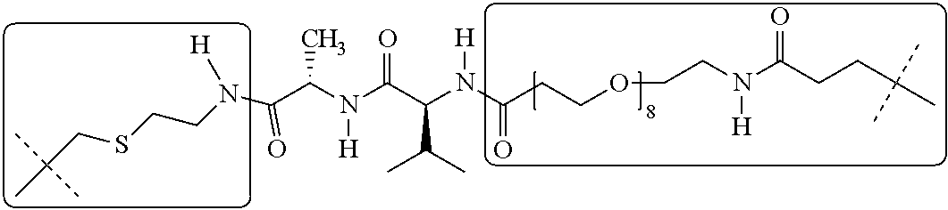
C(C(N(C(C(N(C(CCOCCN(C(CCC(C)(C)C)=O)[H])=O)[H])C(C)C)=O)[H])C)(N(CCSCC(C)(C)C)[H])=O
